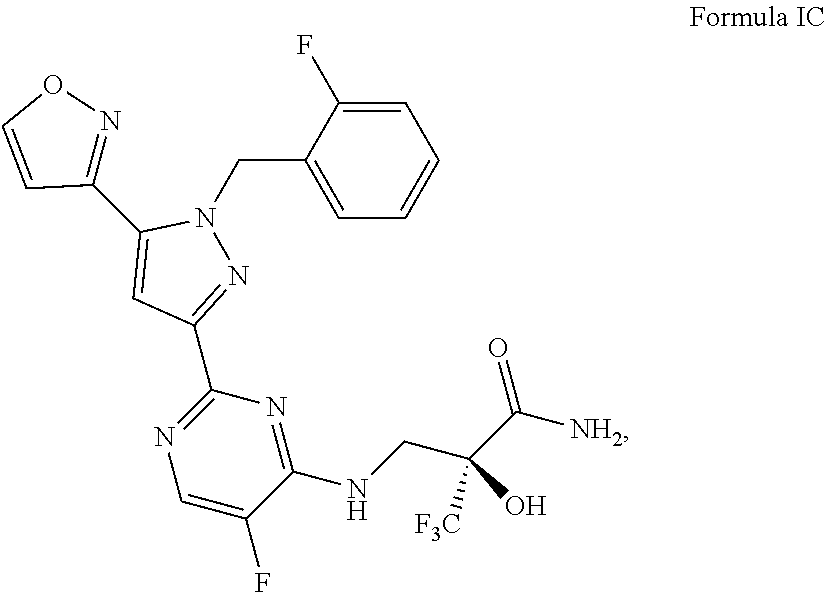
C1=C(F)C(CN2N=C(C3=NC=C(F)C(NCC(C([NH2])=O)(O)[F3C])=N3)C=C2C2=NOC=C2)=CC=C1
